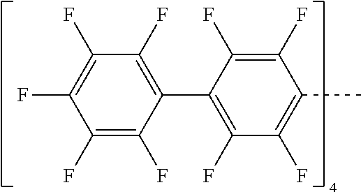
C1(F)=C(F)C(F)=C(F)C(C2=C(F)C(F)=C(C)C(F)=C2F)=C1F
